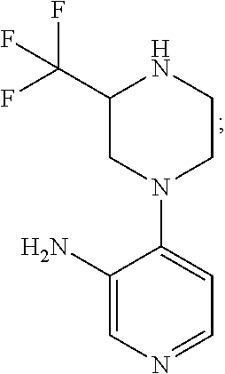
NC1=CN=CC=C1N1CCNC(C(F)(F)F)C1
